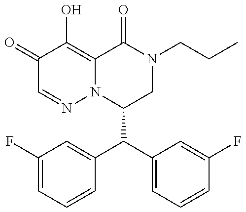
C1(C(C2=CC=CC(F)=C2)C2=CC(F)=CC=C2)CN(CCC)C(=O)C2=C(O)C(=O)C=NN12
